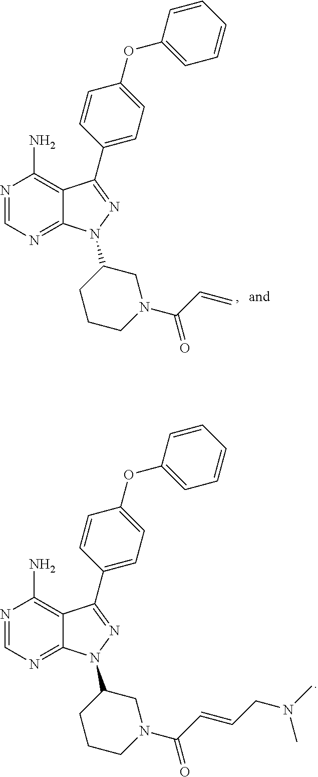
N1=CN=C2C(=C1N)C(C1=CC=C(OC3=CC=CC=C3)C=C1)=NN2C1CCCN(C(=O)C=C)C1.N1=CN=C2C(=C1N)C(C1=CC=C(OC3=CC=CC=C3)C=C1)=NN2C1CCCN(C(=O)C=CCN(C)C)C1
